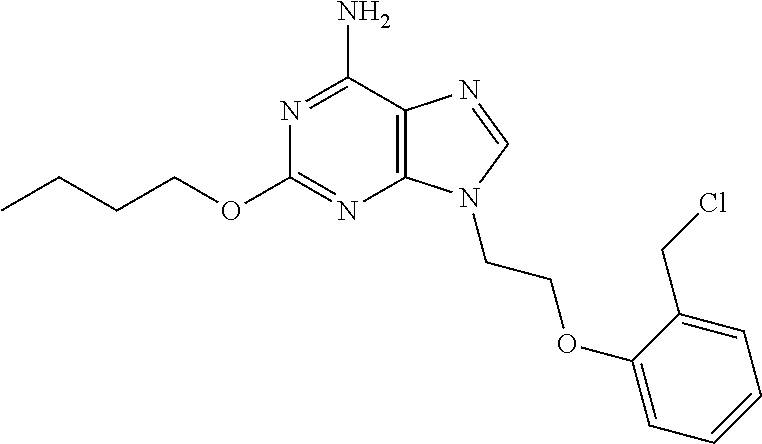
CCCCOC1=NC2=C(C(N)=N1)N=CN2CCOC1=CC=CC=C1CCl
